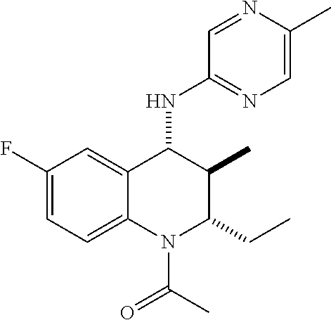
C1(F)=CC=C2C(=C1)C(NC1=NC=C(C)N=C1)C(C)C(CC)N2C(C)=O
